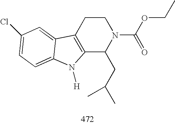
C12=C(CCN(C(OCC)=O)C1CC(C)C)C1=CC(Cl)=CC=C1N2[H]
